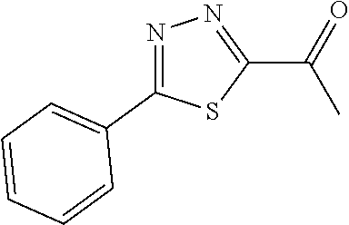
N1=C(C2=CC=CC=C2)SC(C(=O)C)=N1
